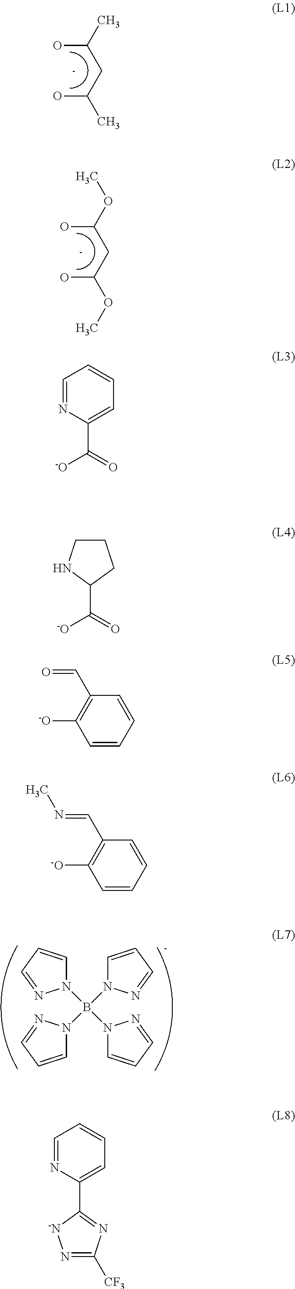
OC(C)CC(C)O.OC(OC)CC(OC)O.N1(B(N2C=CC=N2)(N2C=CC=N2)N2C=CC=N2)C=CC=N1.C1=NC(C(=O)[-O])=CC=C1.C1(C(=O)[-O])CCCN1.C1=CC=CC(C=O)=C1[-O].C1=CC=CC(C=NC)=C1[-O].C1=NC(C2=NC([CF3])=N[-N]2)=CC=C1
